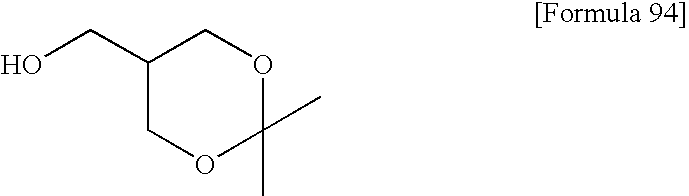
C1(CO)COC(C)(C)OC1
